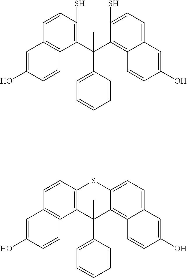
C1=C(C(C2=C(S)C=CC3=C2C=CC(O)=C3)(C2=C3C(=CC=C2S)C=C(O)C=C3)C)C=CC=C1.C1=C(C2(C)C3=C(C=CC4=C3C=CC(O)=C4)SC3=CC=C4C(=C23)C=CC(O)=C4)C=CC=C1
